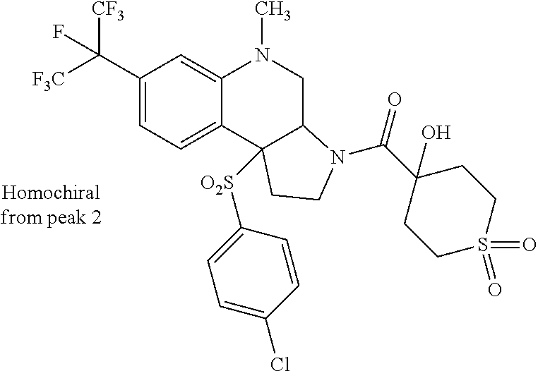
C1(C([F3C])([CF3])F)=CC=C2C(=C1)N(C)CC1N(C(=O)C3(O)CCS(=O)(=O)CC3)CCC21[O2S]C1=CC=C(Cl)C=C1
